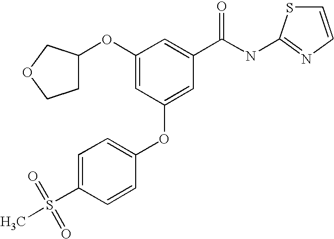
C1C(OC2=CC(OC3=CC=C(S(C)(=O)=O)C=C3)=CC(C(NC3=NC=CS3)=O)=C2)COC1
